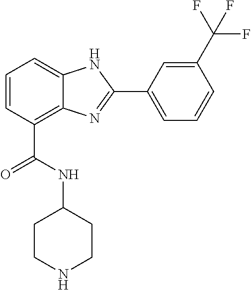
C1=CC(C(=O)NC2CCNCC2)=C2C(=C1)NC(C1=CC=CC(C(F)(F)F)=C1)=N2
